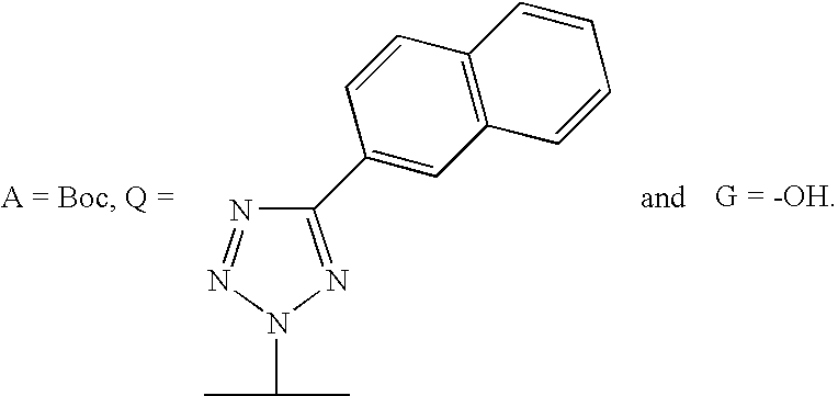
N1=NN(C(C)C)N=C1C1=CC2=C(C=C1)C=CC=C2
